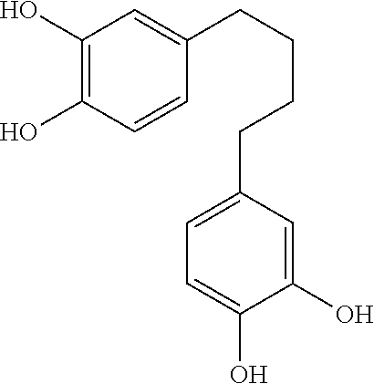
C1(O)=C(O)C=CC(CCCCC2=CC=C(O)C(O)=C2)=C1
